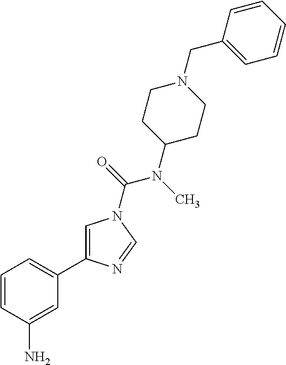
C1=CC(N)=CC(C2=CN(C(=O)N(C)C3CCN(CC4=CC=CC=C4)CC3)C=N2)=C1
